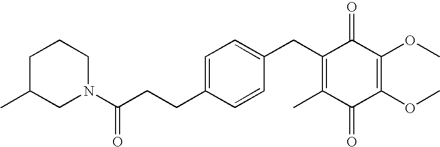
C1(=O)C(C)=C(CC2=CC=C(CCC(N3CCCC(C)C3)=O)C=C2)C(=O)C(OC)=C1OC
